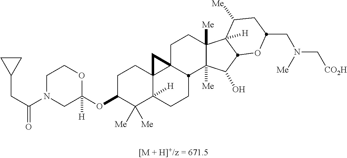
C1C(OC2([H])OCCN(C(CC3CC3)=O)C2)C([Me])([Me])C2([H])C3(C1)C1(CCC4([Me])C([Me])(C(O)C5C4([H])C([Me])CC(CN(C[CO2H])[Me])O5)C1CC2)C3
